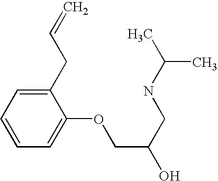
C1(CC=C)=CC=CC=C1OCC(O)CNC(C)C
